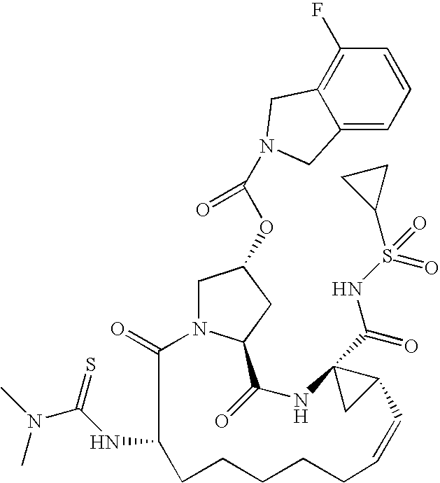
C1N2C(=O)C(NC(N(C)C)=S)CCCCCC=CC3C(C(=O)NS(C4CC4)(=O)=O)(NC(=O)C2CC1OC(N1CC2=C(F)C=CC=C2C1)=O)C3
